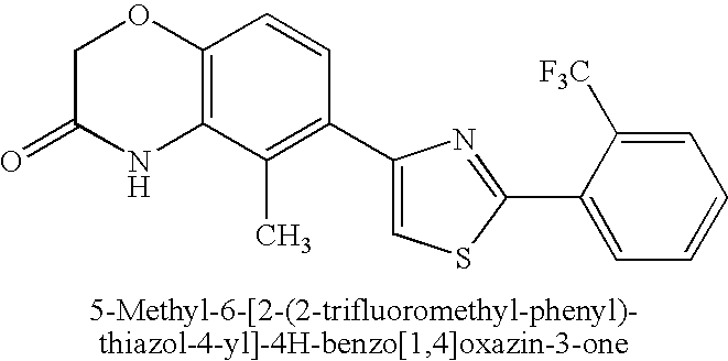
C1C(=O)NC2=C(O1)C=CC(C1=CSC(C3=CC=CC=C3[F3C])=N1)=C2C
